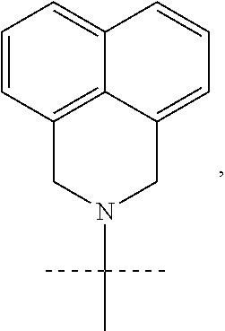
C1=CC2=C3C(=C1)C=CC=C3CN(C(C)(C)C)C2
